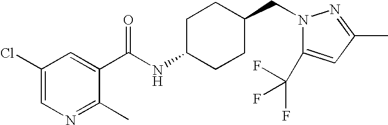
C1(Cl)=CN=C(C)C(C(NC2CCC(CN3C(C(F)(F)F)=CC(C)=N3)CC2)=O)=C1
